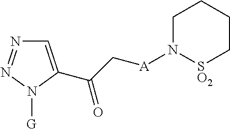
C1=C(C(=O)C[A]N2[SO2]CCCC2)N([G])N=N1
